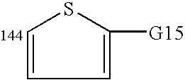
C1=CC=C([G15])S1
